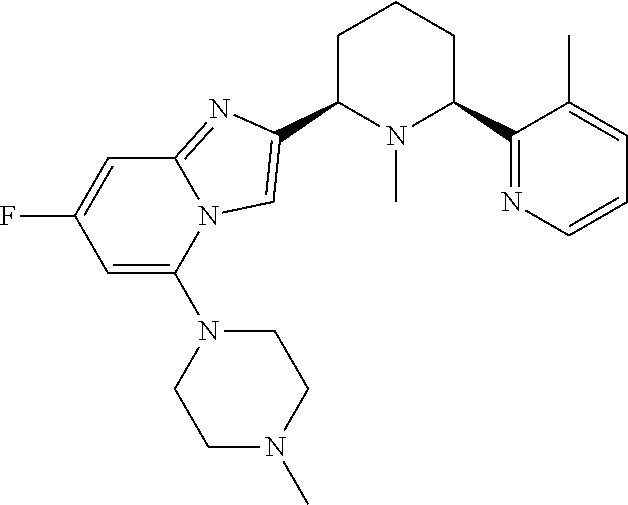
C1C(C2=CN3C(=N2)C=C(F)C=C3N2CCN(C)CC2)N(C)C(C2=NC=CC=C2C)CC1
